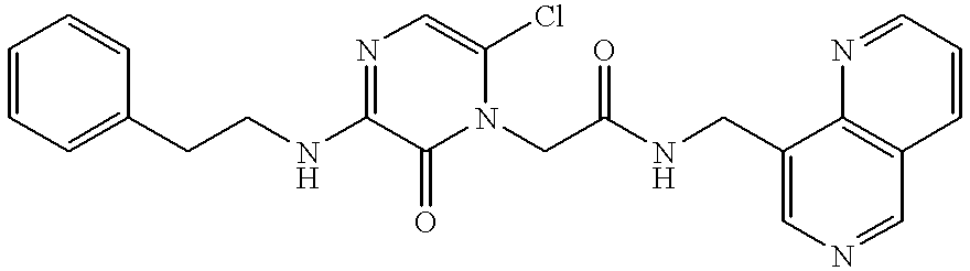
C1=CC=C(CCNC2=NC=C(Cl)N(CC(=O)NCC3=CN=CC4=C3N=CC=C4)C2=O)C=C1
